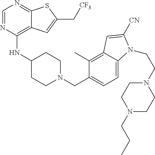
C1=NC(NC2CCN(CC3=CC=C4C(=C3C)C=C([CN])N4CCN3CCN(CCC)CC3)CC2)=C2C(=N1)SC(C[CF3])=C2
